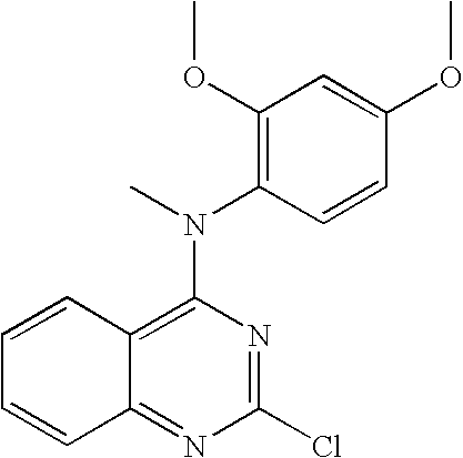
C12=C(N(C)C3=C(OC)C=C(OC)C=C3)N=C(Cl)N=C1C=CC=C2
